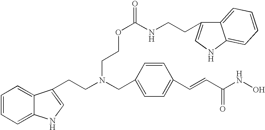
C1=CC=C2C(=C1)C(CCN(CCOC(NCCC1=CNC3=CC=CC=C13)=O)CC1=CC=C(C=CC(NO)=O)C=C1)=CN2
